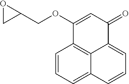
C1=CC=C2C3=C1C(OCC1OC1)=CC(=O)C3=CC=C2
